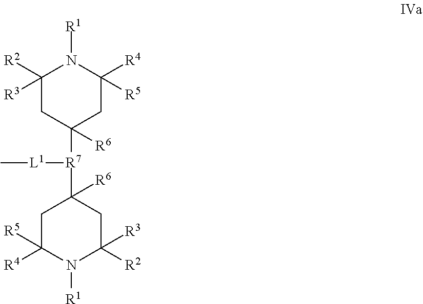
C1([R2])([R3])CC([R7]([L1]C)C2([R6])CC([R4])([R5])N([R1])C([R2])([R3])C2)([R6])CC([R4])([R5])N1[R1]
